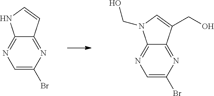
C1=C(Br)N=C2C(=N1)NC=C2.C1=C(Br)N=C2C(=N1)N(CO)C=C2CO
